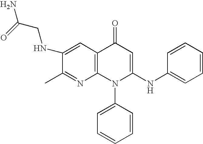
C1(C)=NC2=C(C=C1NCC(N)=O)C(=O)C=C(NC1=CC=CC=C1)N2C1=CC=CC=C1
